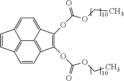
C12=CC=C3C=CC4=C3C1=C(C=C4)C(OC(OCC)=O)=C2OC(OCC)=O
